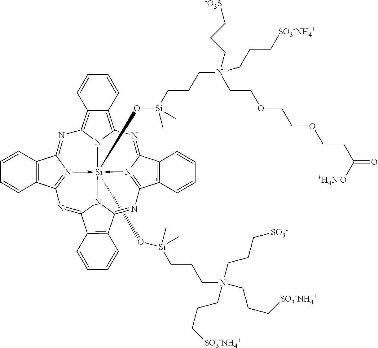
N1=C2N3->[Si]45(O[Si](CCC[N+](CCOCCOCCC(=O)[+H4N-O])(CCC[-O3S])CCC[SO3-NH4+])(C)C)(O[Si](C)(C)CCC[N+](CCC[SO3-])(CCC[SO3-NH4+])CCC[SO3-NH4+])-N6=C(N=C7N4C(=NC=3C3=C2C=CC=C3)C2=C7C=CC=C2)C2=C(C6=NC3=C4C(=C1N35)C=CC=C4)C=CC=C2
